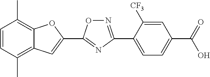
C1=CC(C)=C2C(=C1C)OC(C1=NC(C3=CC=C(C(=O)O)C=C3[CF3])=NO1)=C2
